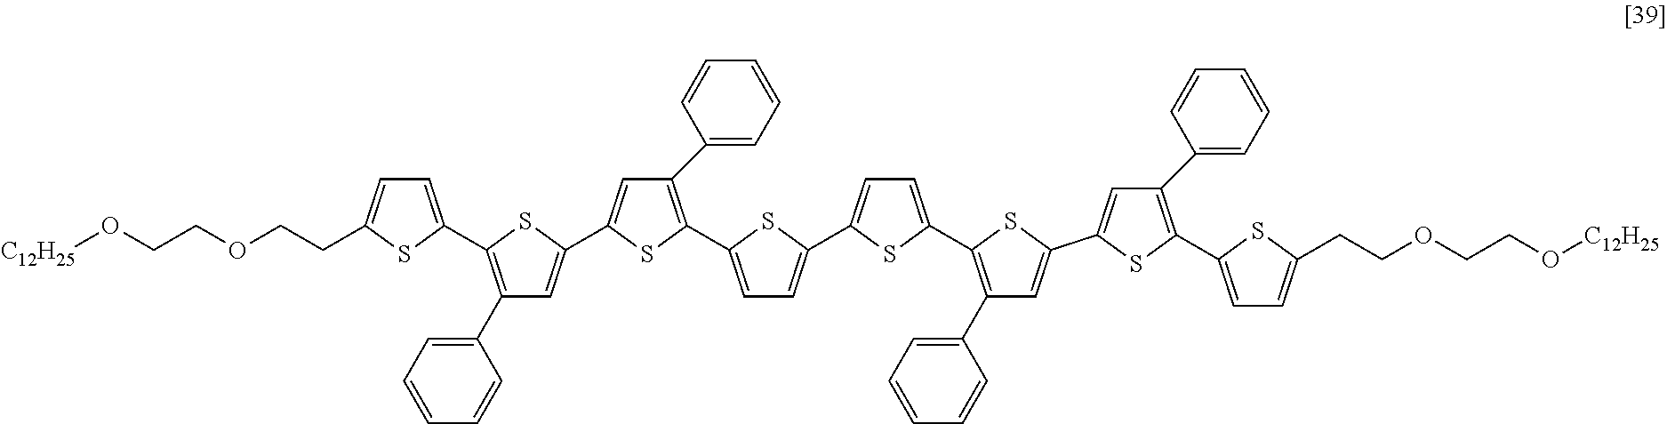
C1(C2=CC=CC=C2)=C(C2=CC=C(C3=CC=C(C4=C(C5=CC=CC=C5)C=C(C5=CC(C6=CC=CC=C6)=C(C6=CC=C(CCOCCO[C12H25])S6)S5)S4)S3)S2)SC(C2=CC(C3=CC=CC=C3)=C(C3=CC=C(CCOCCO[C12H25])S3)S2)=C1
